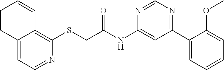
C(NC1=CC(C2=CC=CC=C2OC)=NC=N1)(=O)CSC1=C2C(=CC=N1)C=CC=C2
